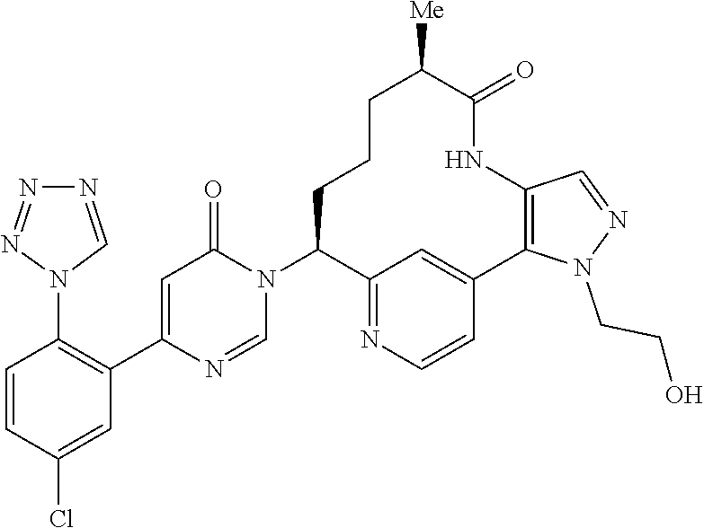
C1=CC(Cl)=CC(C2=CC(=O)N(C3C4=NC=CC(=C4)C4=C(NC(=O)C([Me])CCC3)C=NN4CCO)C=N2)=C1N1C=NN=N1
